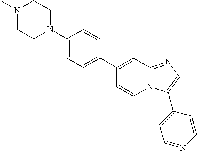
C1(C2=CC=C(N3CCN(C)CC3)C=C2)=CC2=NC=C(C3=CC=NC=C3)N2C=C1
